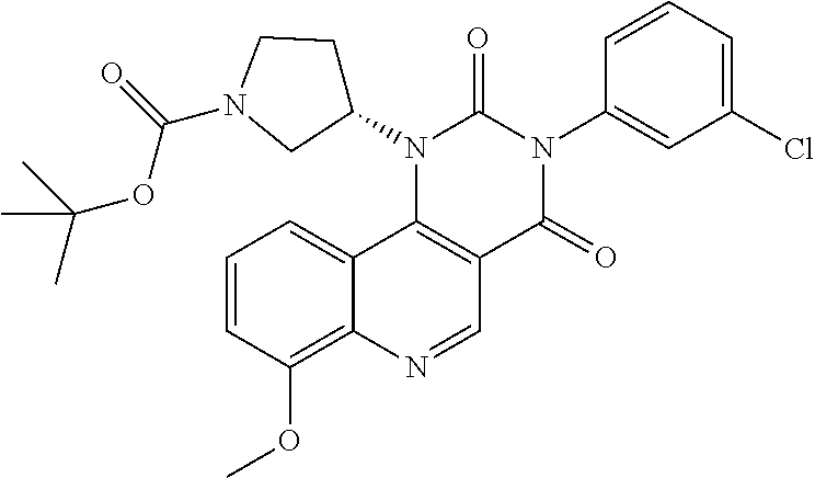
C1(N2C(=O)N(C3=CC(Cl)=CC=C3)C(=O)C3=C2C2=CC=CC(OC)=C2N=C3)CCN(C(=O)OC(C)(C)C)C1
